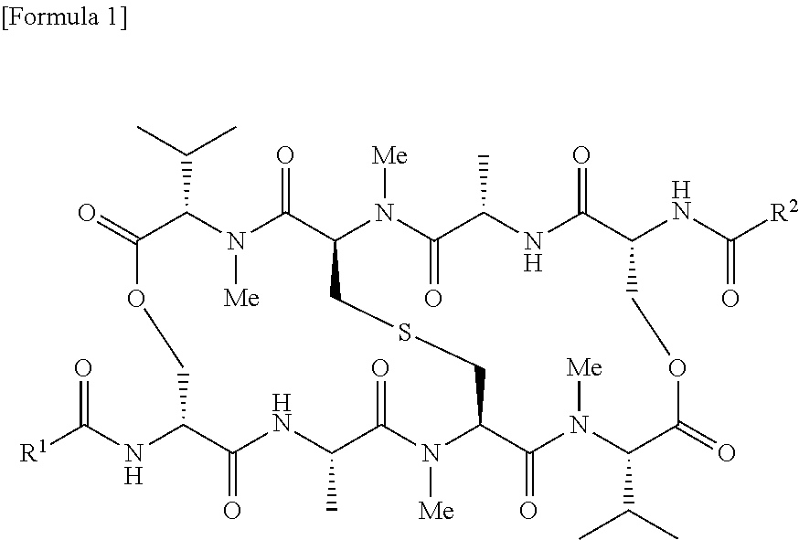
N1([Me])C(=O)C(C)NC(=O)C(NC(=O)[R1])COC(=O)C(C(C)C)N([Me])C(=O)C2N([Me])C(=O)C(C)NC(=O)C(NC([R2])=O)COC(=O)C(C(C)C)N([Me])C(=O)C1CSC2
